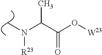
CN(C(C(O[W23])=O)C)[R23]
